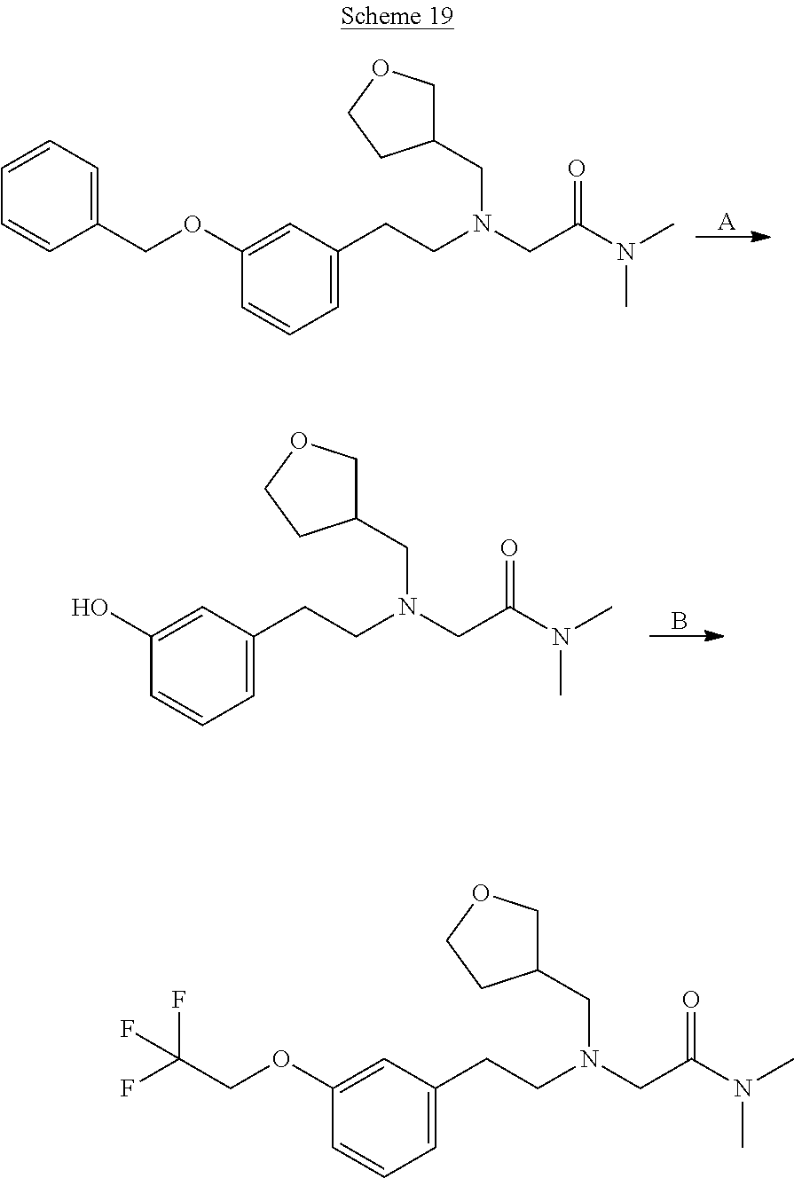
[A].C1(OCC2=CC=CC=C2)=CC(CCN(CC(N(C)C)=O)CC2COCC2)=CC=C1.B.C1(O)=CC(CCN(CC(N(C)C)=O)CC2COCC2)=CC=C1.C1(OCC(F)(F)F)=CC(CCN(CC(N(C)C)=O)CC2COCC2)=CC=C1
